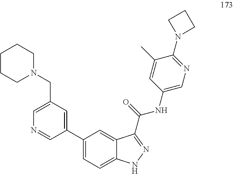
C1(C2=CC(CN3CCCCC3)=CN=C2)=CC=C2C(=C1)C(C(NC1=CN=C(N3CCC3)C(C)=C1)=O)=NN2
